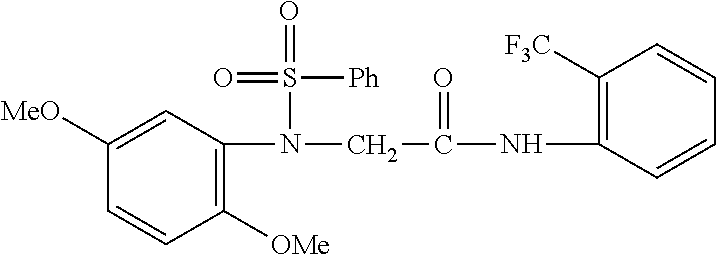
C1([OMe])=C(N(CC(NC2=C([F3C])C=CC=C2)=O)S(=O)([Ph])=O)C=C([MeO])C=C1
